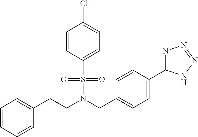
N(S(C1=CC=C(Cl)C=C1)(=O)=O)(CC1=CC=C(C2=NN=NN2)C=C1)CCC1=CC=CC=C1
